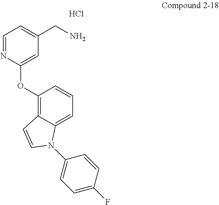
Cl.C1=NC(OC2=C3C(=CC=C2)N(C2=CC=C(F)C=C2)C=C3)=CC(CN)=C1
